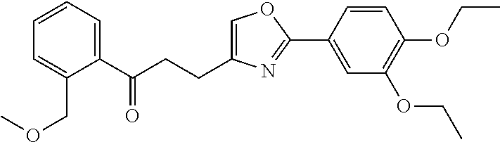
C1=C(CCC(C2=CC=CC=C2COC)=O)N=C(C2=CC(OCC)=C(OCC)C=C2)O1
